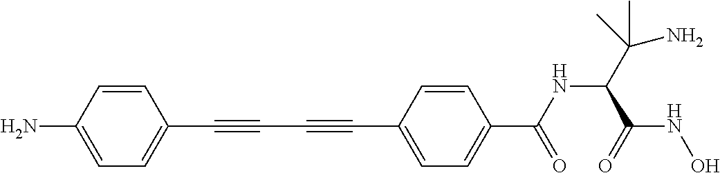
C1=CC(N)=CC=C1C#CC#CC1=CC=C(C(NC(C(N)(C)C)C(=O)NO)=O)C=C1
